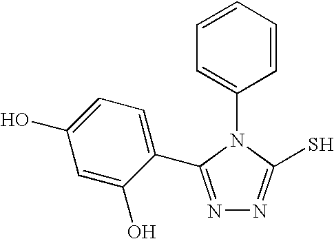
N1=C(C2=CC=C(O)C=C2O)N(C2=CC=CC=C2)C(S)=N1
